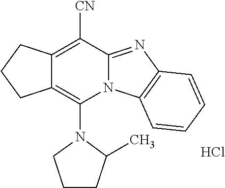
Cl.C12=C([CN])C3=NC4=C(N3C(N3CCCC3C)=C1CCC2)C=CC=C4
